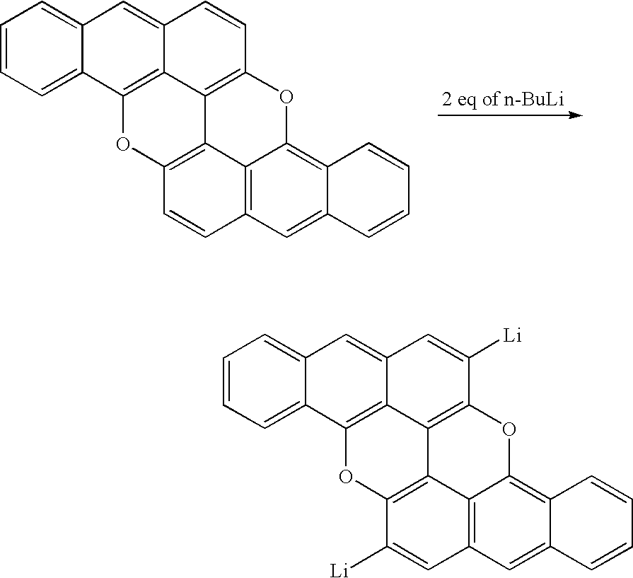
C12=CC=CC=C1C1=C3C(=C2)C=CC2=C3C3=C(C=CC4=C3C(=C3C(=C4)C=CC=C3)O2)O1.C12=CC=CC=C1C1=C3C(=C2)C=C([Li])C2=C3C3=C(C([Li])=CC4=C3C(=C3C(=C4)C=CC=C3)O2)O1
